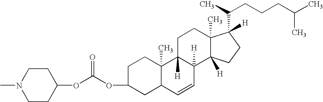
C1(OC(OC2CCN(C)CC2)=O)CC2C(C)(CC1)C1([H])C([H])(C=C2)C2([H])C(C)(CC1)C([H])(C(C)CCCC(C)C)CC2
